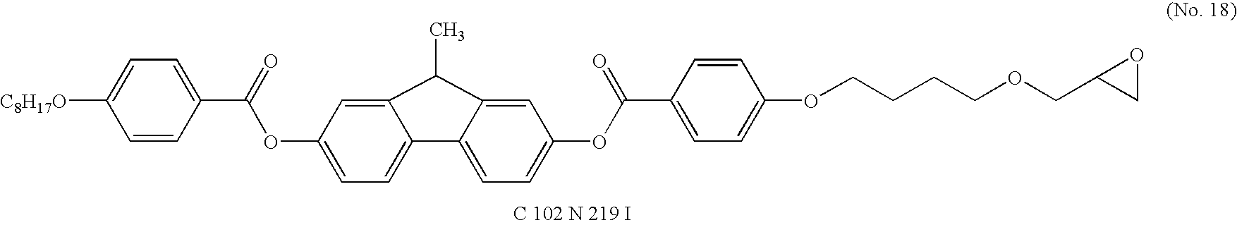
C1=CC(C(=O)OC2=CC=C3C(=C2)C(C)C2=CC(OC(C4=CC=C(OCCCCOCC5CO5)C=C4)=O)=CC=C32)=CC=C1[C8H17O]
